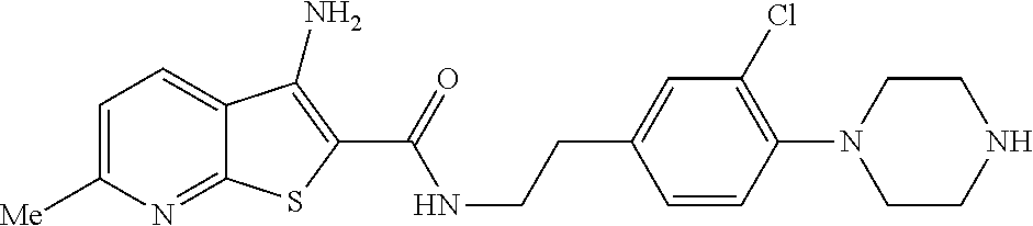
C1=C([Me])N=C2C(=C1)C(N)=C(C(=O)NCCC1=CC(Cl)=C(N3CCNCC3)C=C1)S2
